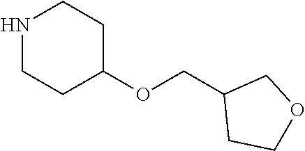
N1CCC(OCC2CCOC2)CC1
